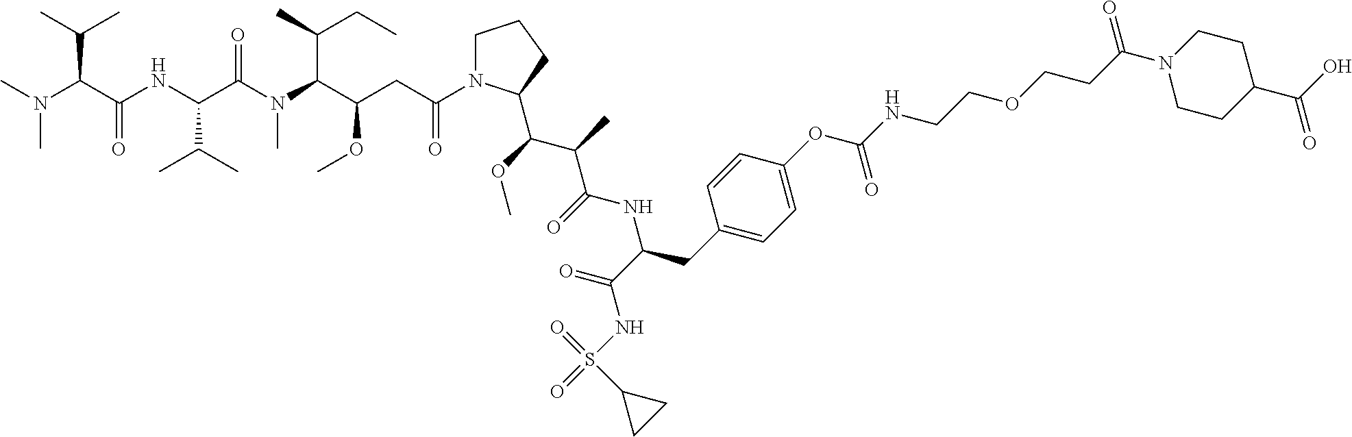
CN(C(C(NC(C(N(C(C(CC(N1CCCC1C(OC)C(C)C(=O)NC(CC1=CC=C(OC(=O)NCCOCCC(N2CCC(C(O)=O)CC2)=O)C=C1)C(=O)NS(=O)(=O)C1CC1)=O)OC)C(C)CC)C)=O)C(C)C)=O)C(C)C)C
